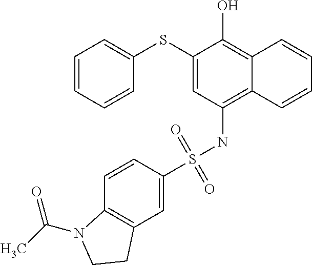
C1=CC=CC(SC2=CC(NS(C3=CC4=C(C=C3)N(C(=O)C)CC4)(=O)=O)=C3C(=C2O)C=CC=C3)=C1
